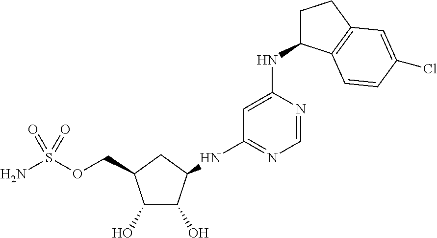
C1(O)C(O)C(NC2=NC=NC(NC3CCC4=C3C=CC(Cl)=C4)=C2)CC1COS(N)(=O)=O
